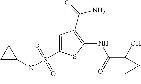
C1(C(=O)NC2=C(C(=O)N)C=C(S(N(C3CC3)C)(=O)=O)S2)(O)CC1
